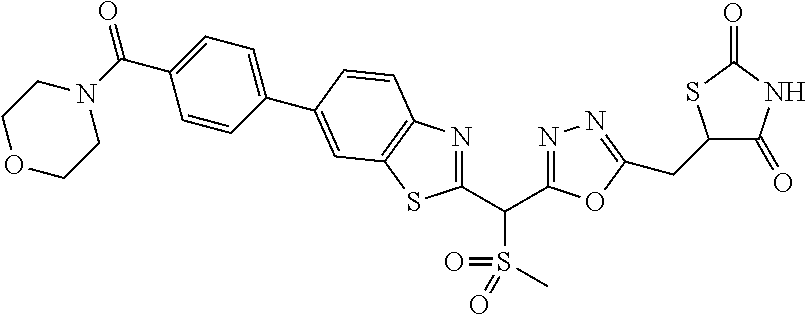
C1(C(C2=NN=C(CC3C(=O)NC(=O)S3)O2)S(=O)(=O)C)=NC2=C(S1)C=C(C1=CC=C(C(=O)N3CCOCC3)C=C1)C=C2
